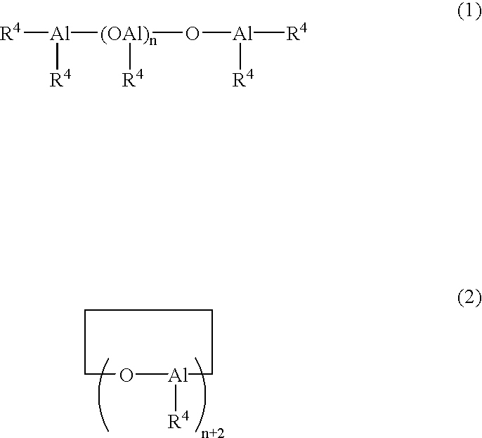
[R4][Al]([(OAl)n](O[Al]([R4])[R4])[R4])[R4].O.[Al][R4]
